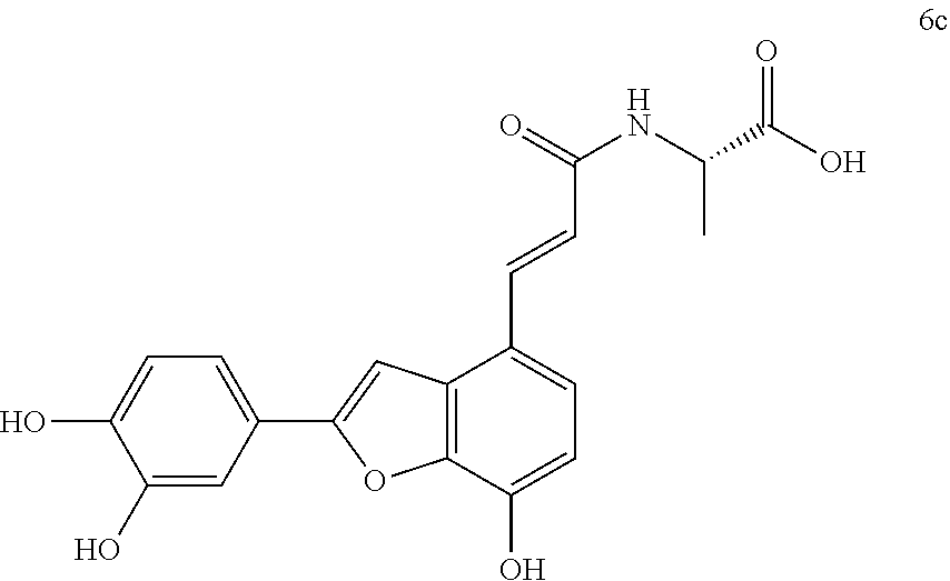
C1(O)=CC(C2=CC3=C(O2)C(O)=CC=C3C=CC(NC(C)C(O)=O)=O)=CC=C1O
